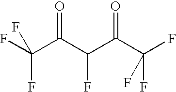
FC(C(=O)C(C(C(F)(F)F)=O)F)(F)F
